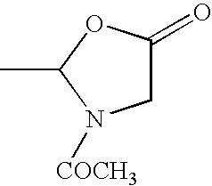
CC1N([COCH3])CC(=O)O1
